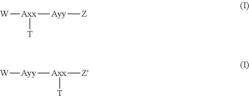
[W][Axx]([Ayy][Z])[T].[W][Ayy][Axx]([Z'])[T]
